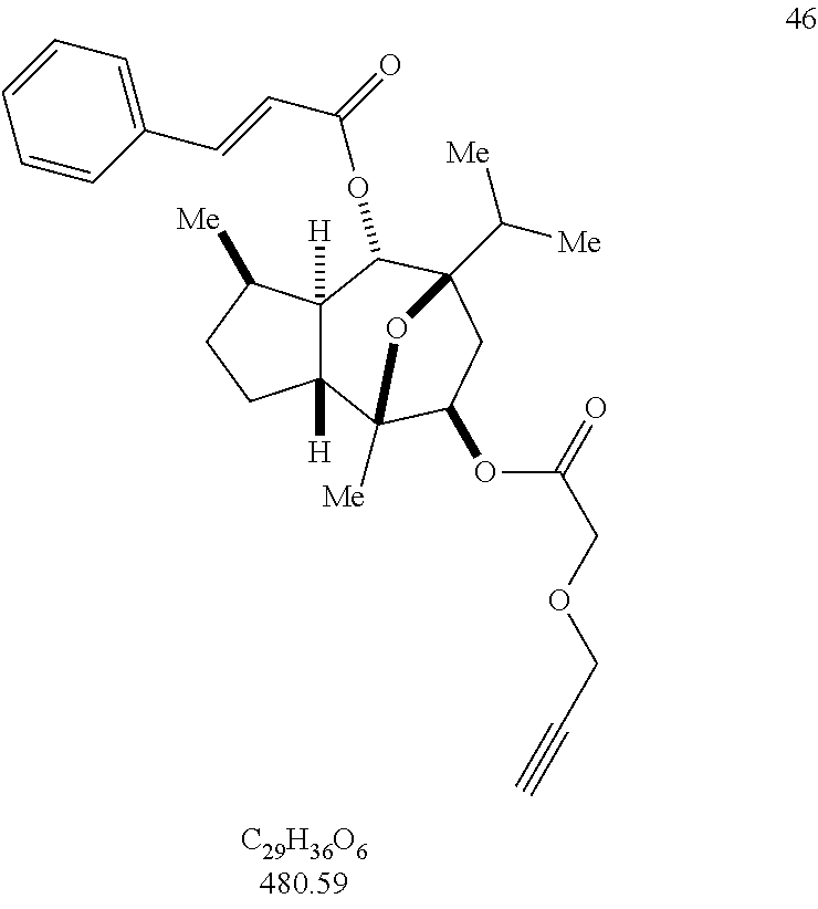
C12([H])C([H])(C([Me])CC1)C(OC(C=CC1=CC=CC=C1)=O)C1(C([Me])[Me])CC(OC(=O)COCC#C)C2([Me])O1
